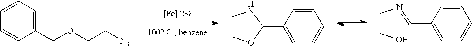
C1=CC(COCC[N3])=CC=C1.C1=CC(C2NCCO2)=CC=C1.C1=CC(C=NCCO)=CC=C1
